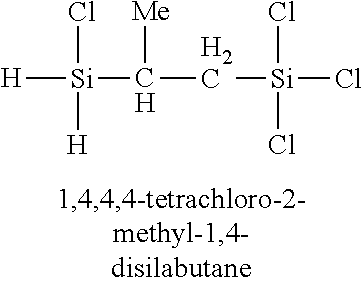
[H][Si](C(C[Si](Cl)(Cl)Cl)[Me])(Cl)[H]
